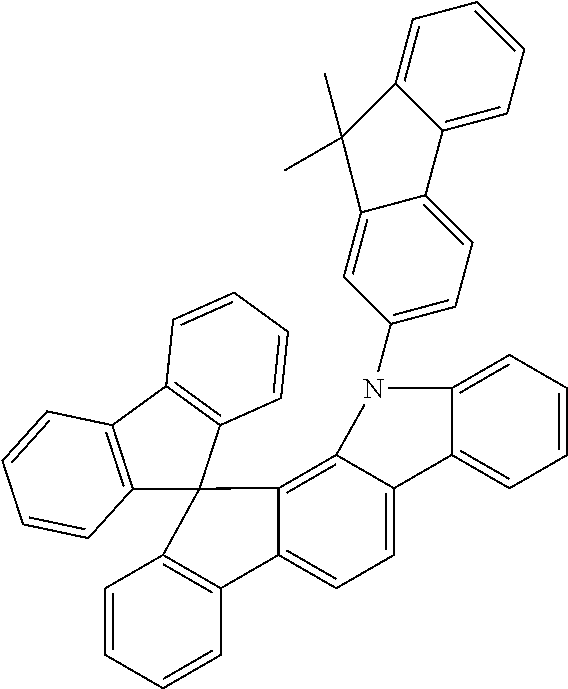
C1(N2C3=CC=CC=C3C3=CC=C4C(=C32)C2(C3=C4C=CC=C3)C3=C(C4=C2C=CC=C4)C=CC=C3)=CC=C2C(=C1)C(C)(C)C1=CC=CC=C21
